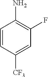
C1=CC([CF3])=CC(F)=C1N
